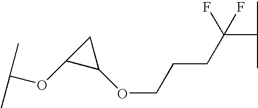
C(CCC(C(C)C)(F)F)OC1C(OC(C)C)C1
